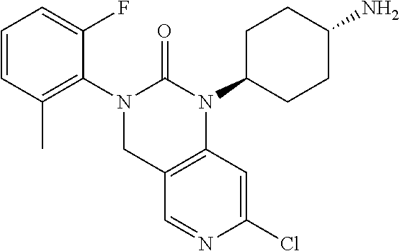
C1=CC(C)=C(N2CC3=C(C=C(Cl)N=C3)N(C3CCC(N)CC3)C2=O)C(F)=C1
